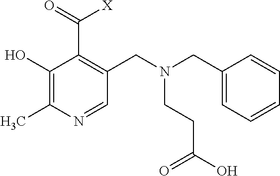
C1(O)=C(C)N=CC(CN(CC2=CC=CC=C2)CCC(O)=O)=C1C(=O)[X]
